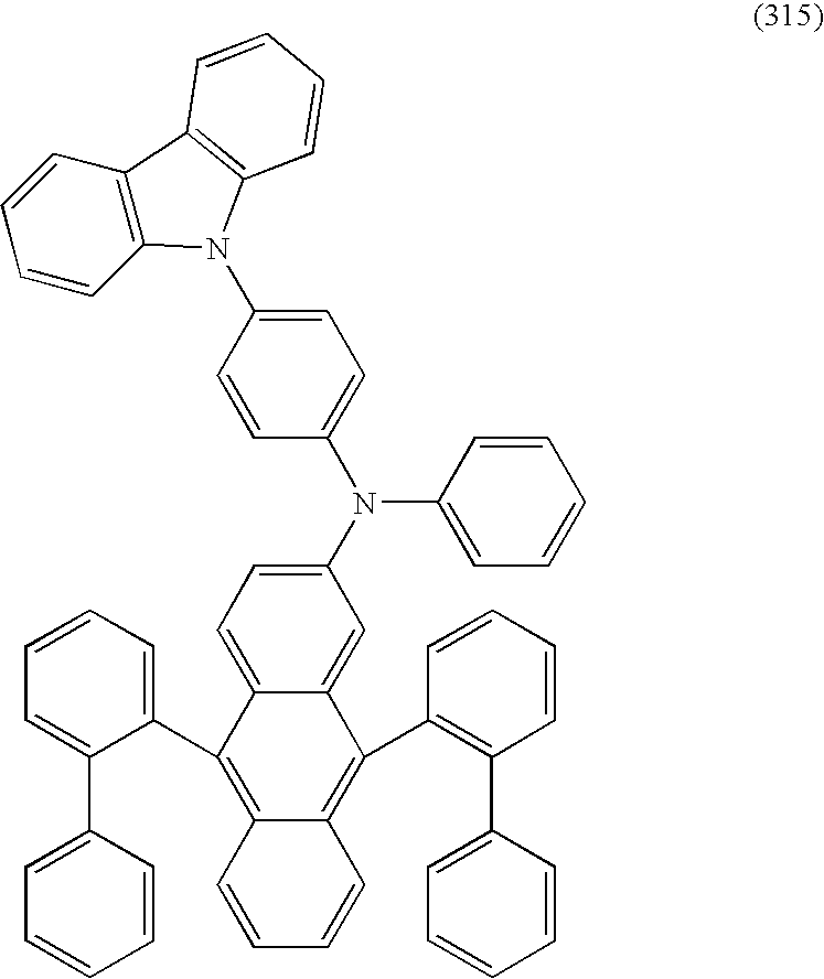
C1=C(N2C3=C(C=CC=C3)C3=C2C=CC=C3)C=CC(N(C2=CC=CC=C2)C2=CC=C3C(=C2)C(C2=C(C4=CC=CC=C4)C=CC=C2)=C2C(=C3C3=CC=CC=C3C3=CC=CC=C3)C=CC=C2)=C1
